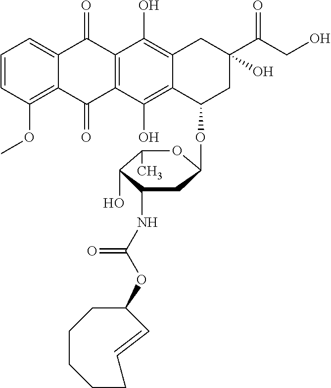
C1=CC(OC)=C2C(=C1)C(=O)C1=C(C2=O)C(O)=C2C(=C1O)CC(C(CO)=O)(O)CC2OC1CC(NC(OC2CCCCCC=C2)=O)C(O)C(C)O1
